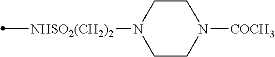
[NHSO2(CH2)2](C)N1CCN([COCH3])CC1
